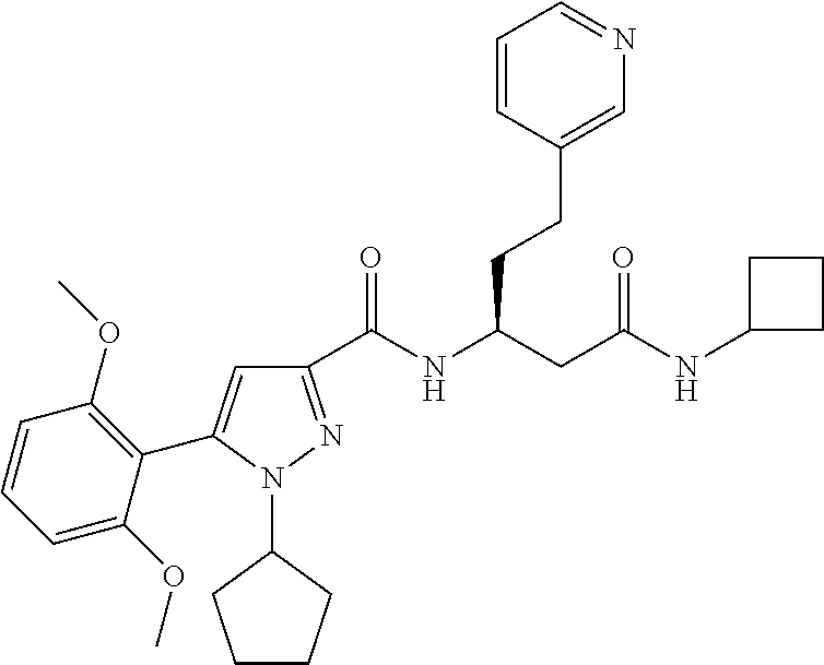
C1(C(NC(CC(NC2CCC2)=O)CCC2=CN=CC=C2)=O)=NN(C2CCCC2)C(C2=C(OC)C=CC=C2OC)=C1
